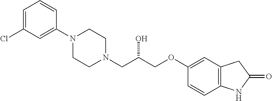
C1=C(Cl)C=C(N2CCN(CC(COC3=CC4=C(C=C3)NC(=O)C4)O)CC2)C=C1
